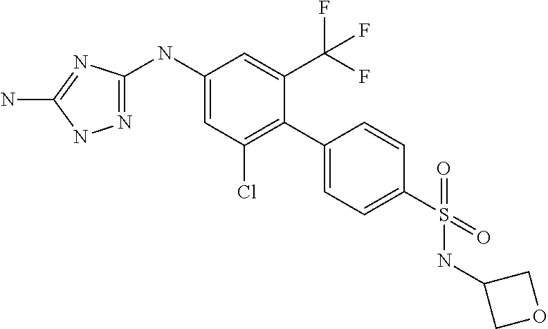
C1(NC2=NNC(N)=N2)=CC(Cl)=C(C2=CC=C(S(NC3COC3)(=O)=O)C=C2)C(C(F)(F)F)=C1
